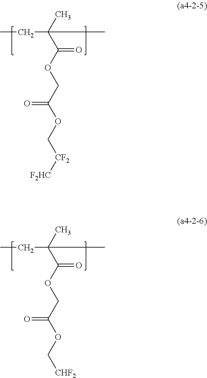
CCC(C(OCC(OC[CF2][F2HC])=O)=O)(C)C.CCC(C(OCC(OC[CHF2])=O)=O)(C)C
